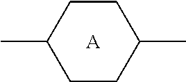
[A].C1CC(C)CCC1C
